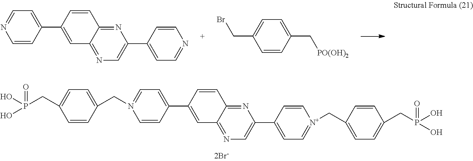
C1=CC(C2=CC3=NC=C(C4=CC=NC=C4)N=C3C=C2)=CC=N1.C1=CC(C[PO(OH)2])=CC=C1CBr.C1=CC(C2=CC3=NC=C(C4=CC=[N+](CC5=CC=C(CP(=O)(O)O)C=C5)C=C4)N=C3C=C2)=CC=N1CC1=CC=C(CP(=O)(O)O)C=C1
